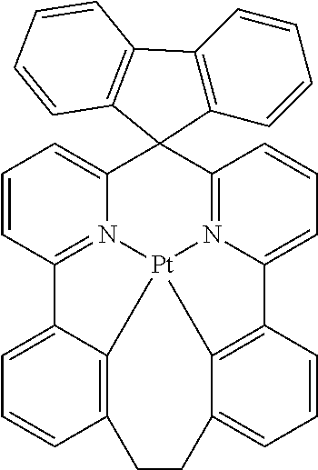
C12=N3C(=CC=C1)C1(C4=N5C(=CC=C4)C4=C6C(=CC=C4)CCC4=C(C2=CC=C4)[Pt]356)C2=C(C=CC=C2)C2=C1C=CC=C2
